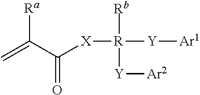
C=C(C([X][R]([Y][Ar1])([Rb])[Y][Ar2])=O)[Ra]
